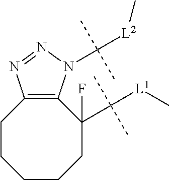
C1CCCCC(C([L1]C)(C)C)(F)C2=C1N=NN2C([L2]C)(C)C
